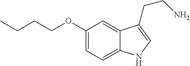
CCCCOC1=CC=C2C(=C1)C(CCN)=CN2
